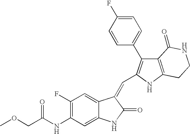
C1(F)=C(NC(=O)COC)C=C2C(=C1)C(=CC1=C(C3=CC=C(F)C=C3)C3=C(N1)CCNC3=O)C(=O)N2
